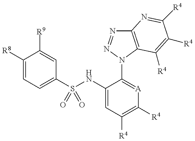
C1(S(NC2=CC([R4])=C([R4])[A]=C2N2C3=C(N=N2)N=C([R4])C([R4])=C3[R4])(=O)=O)=CC=C([R8])C([R9])=C1
